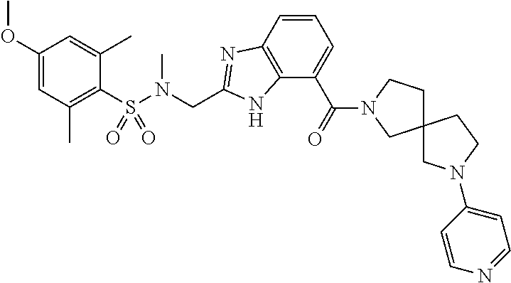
C1(OC)=CC(C)=C(S(N(CC2=NC3=C(N2)C(C(=O)N2CC4(CC2)CN(C2=CC=NC=C2)CC4)=CC=C3)C)(=O)=O)C(C)=C1
